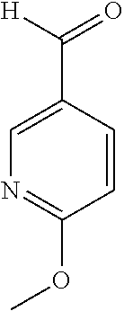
C1=C(C([H])=O)C=CC(OC)=N1
